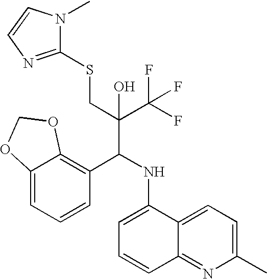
C12=CC=CC(C(NC3=CC=CC4=NC(C)=CC=C34)C(C(F)(F)F)(CSC3=NC=CN3C)O)=C1OCO2
